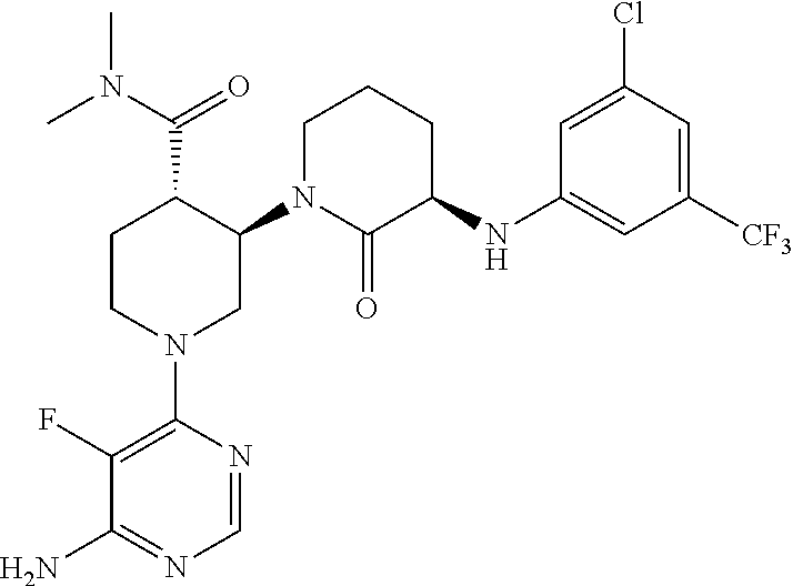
C1=NC(N2CC(N3C(=O)C(NC4=CC([CF3])=CC(Cl)=C4)CCC3)C(C(N(C)C)=O)CC2)=C(F)C(N)=N1
